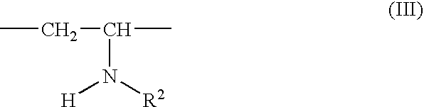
CCC(C)N([R2])[H]
